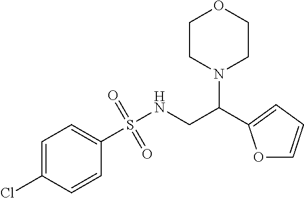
C1=C(Cl)C=CC(S(NCC(N2CCOCC2)C2=CC=CO2)(=O)=O)=C1
